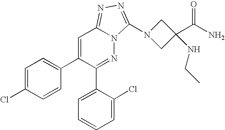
C1=C(Cl)C=CC(C2=CC3=NN=C(N4CC(C(N)=O)(NCC)C4)N3N=C2C2=CC=CC=C2Cl)=C1
